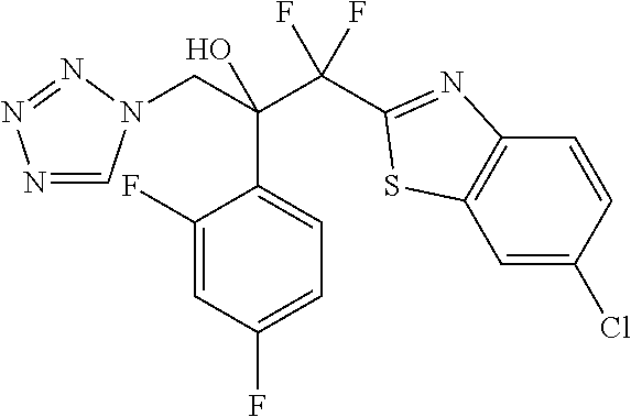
N1=CN(CC(C(F)(F)C2=NC3=C(C=C(Cl)C=C3)S2)(O)C2=CC=C(F)C=C2F)N=N1
